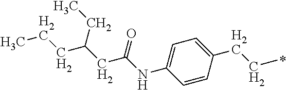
C1=CC(CCC)=CC=C1NC(=O)CC(CC)CCC
